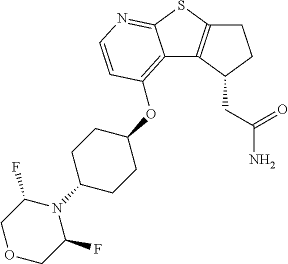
C12=C(C(CC(N)=O)CC1)C1=C(OC3CCC(N4C(F)COCC4F)CC3)C=CN=C1S2
